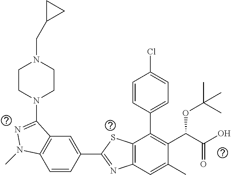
C1=CC(C2=NC3=C(S2)C(C2=CC=C(Cl)C=C2)=C(C(C(O)=O)OC(C)(C)C)C(C)=C3)=CC2=C1N(C)N=C2N1CCN(CC2CC2)CC1
